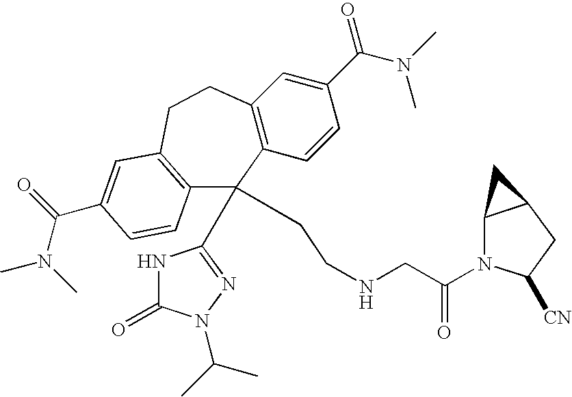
C12=C(C=CC(C(N(C)C)=O)=C1)C(C1=NN(C(C)C)C(=O)N1)(CCNCC(N1C3C(CC1[CN])C3)=O)C1=C(CC2)C=C(C(N(C)C)=O)C=C1
